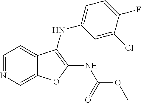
C12=CN=CC=C1C(NC1=CC=C(F)C(Cl)=C1)=C(NC(=O)OC)O2
